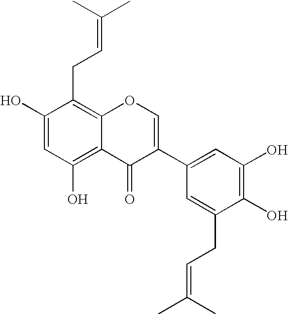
C1(O)=CC(O)=C2C(=C1CC=C(C)C)OC=C(C1=CC(O)=C(O)C(CC=C(C)C)=C1)C2=O
